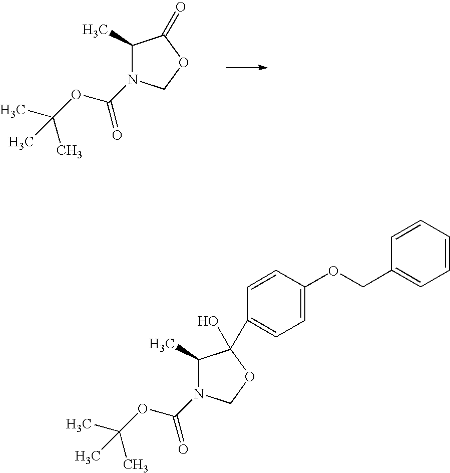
C1(C)C(=O)OCN1C(OC(C)(C)C)=O.C1(C)C(C2=CC=C(OCC3=CC=CC=C3)C=C2)(O)OCN1C(OC(C)(C)C)=O
